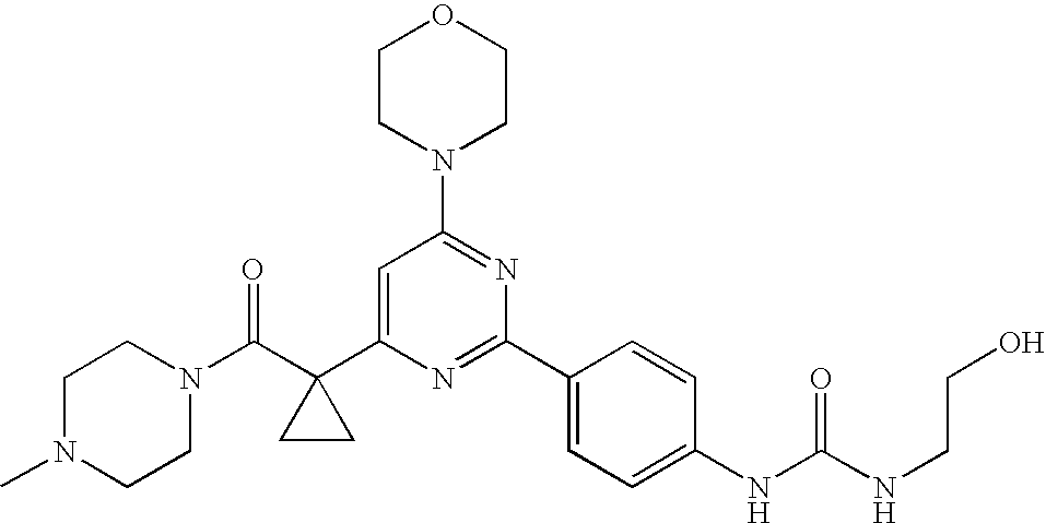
N1(C(C2(C3=CC(N4CCOCC4)=NC(C4=CC=C(NC(=O)NCCO)C=C4)=N3)CC2)=O)CCN(C)CC1
